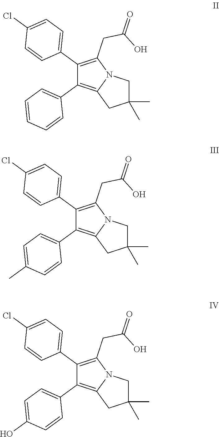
C1(C2=CC=C(Cl)C=C2)=C(CC(O)=O)N2C(=C1C1=CC=CC=C1)CC(C)(C)C2.C1(C2=CC=C(Cl)C=C2)=C(CC(O)=O)N2C(=C1C1=CC=C(C)C=C1)CC(C)(C)C2.C1(C2=CC=C(Cl)C=C2)=C(CC(O)=O)N2C(=C1C1=CC=C(O)C=C1)CC(C)(C)C2
